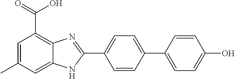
C1=CC(C2=CC=C(O)C=C2)=CC=C1C1=NC2=C(C(=O)O)C=C(C)C=C2N1
